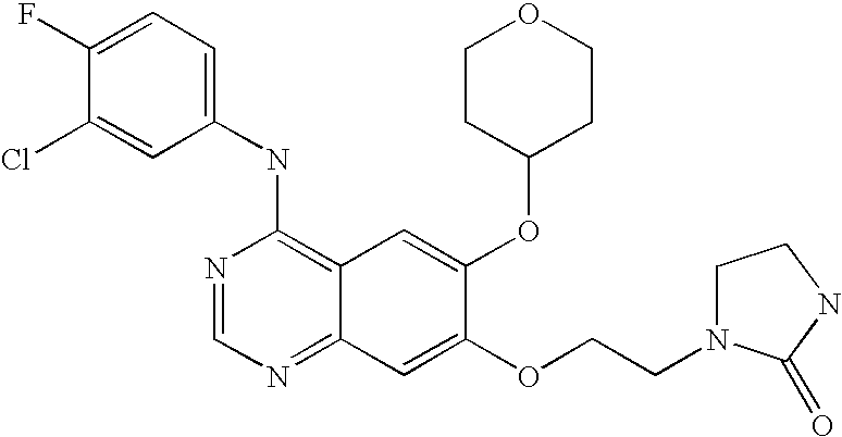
C1(NC2=C3C(=NC=N2)C=C(OCCN2CCNC2=O)C(OC2CCOCC2)=C3)=CC=C(F)C(Cl)=C1
